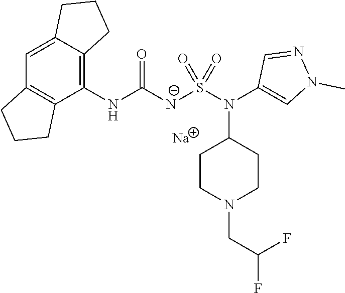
[Na].C1(NC(=O)[N-]S(N(C2=CN(C)N=C2)C2CCN(CC(F)F)CC2)(=O)=O)=C2C(=CC3=C1CCC3)CCC2
